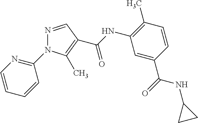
N1=CC(C(NC2=C(C)C=CC(C(=O)NC3CC3)=C2)=O)=C(C)N1C1=NC=CC=C1
